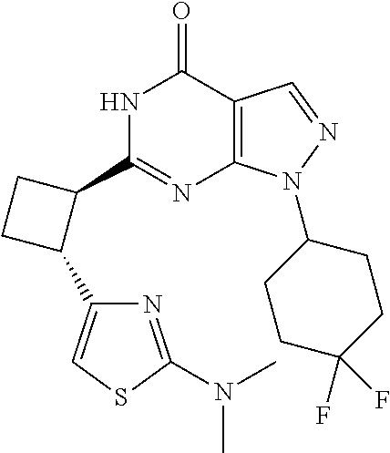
C12=C(N(C3CCC(F)(F)CC3)N=C1)N=C(C1CCC1C1=CSC(N(C)C)=N1)NC2=O
